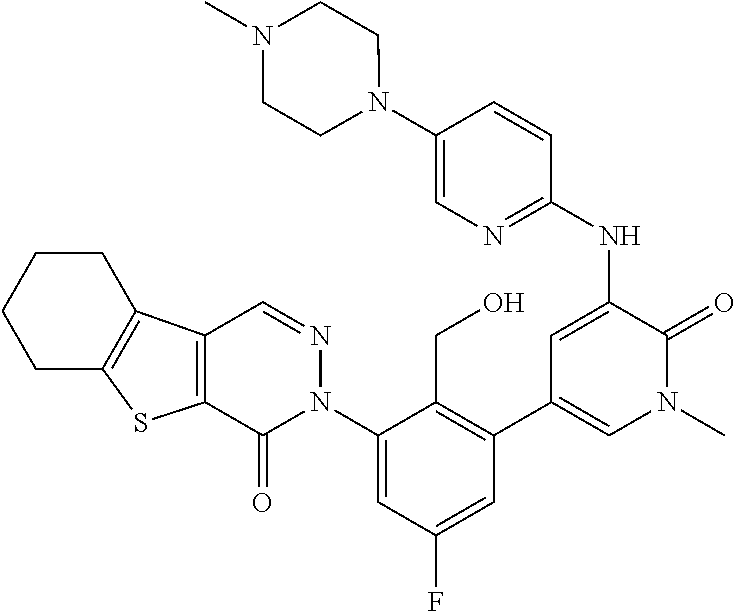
C1(NC2=CC(C3=C(CO)C(N4N=CC5=C(C4=O)SC4=C5CCCC4)=CC(F)=C3)=CN(C)C2=O)=NC=C(N2CCN(C)CC2)C=C1
